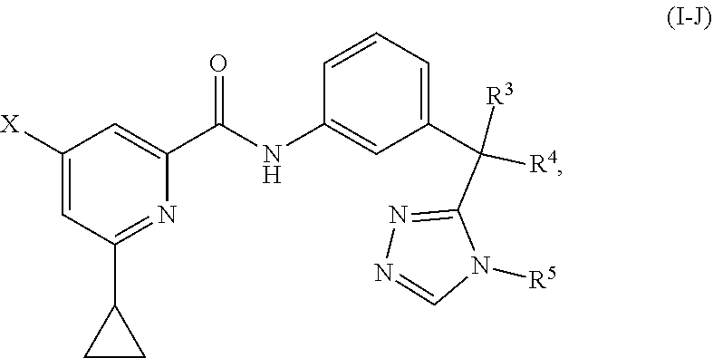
C1([X])=CC(C2CC2)=NC(C(NC2=CC(C([R4])([R3])C3=NN=CN3[R5])=CC=C2)=O)=C1
